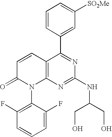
C1=CC(C2=NC(NC(CO)CO)=NC3=C2C=CC(=O)N3C2=C(F)C=CC=C2F)=CC([SO2Me])=C1
